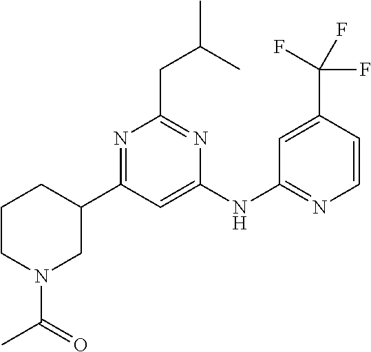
C1(NC2=NC=CC(C(F)(F)F)=C2)=CC(C2CCCN(C(=O)C)C2)=NC(CC(C)C)=N1
